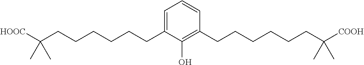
C1=C(CCCCCCC([HOOC])(C)C)C(O)=C(CCCCCCC([COOH])(C)C)C=C1
